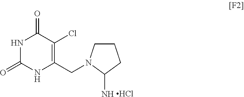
N1C(=O)NC(CN2CCCC2N)=C(Cl)C1=O.Cl
